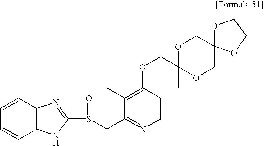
O(CC1(C)OCC2(CO1)OCCO2)C1=C(C)C(CS(C2=NC3=C(N2)C=CC=C3)=O)=NC=C1
